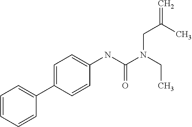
C1=CC=CC(C2=CC=C(NC(N(CC)CC(=C)C)=O)C=C2)=C1
